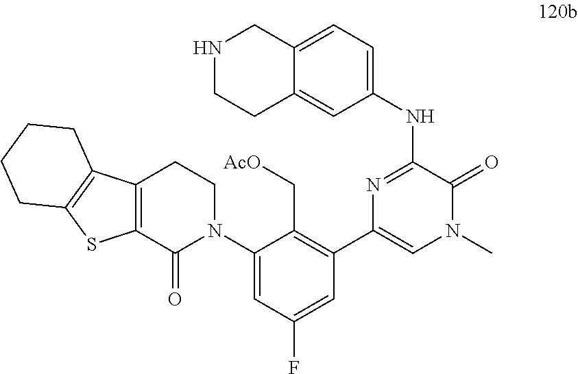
C12=C(C(=O)N(C3=CC(F)=CC(C4=CN(C)C(=O)C(NC5=CC=C6C(=C5)CCNC6)=N4)=C3C[AcO])CC1)SC1=C2CCCC1
